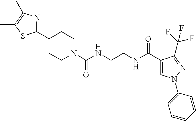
C1(C2CCN(C(NCCNC(C3=CN(C4=CC=CC=C4)N=C3C(F)(F)F)=O)=O)CC2)=NC(C)=C(C)S1
